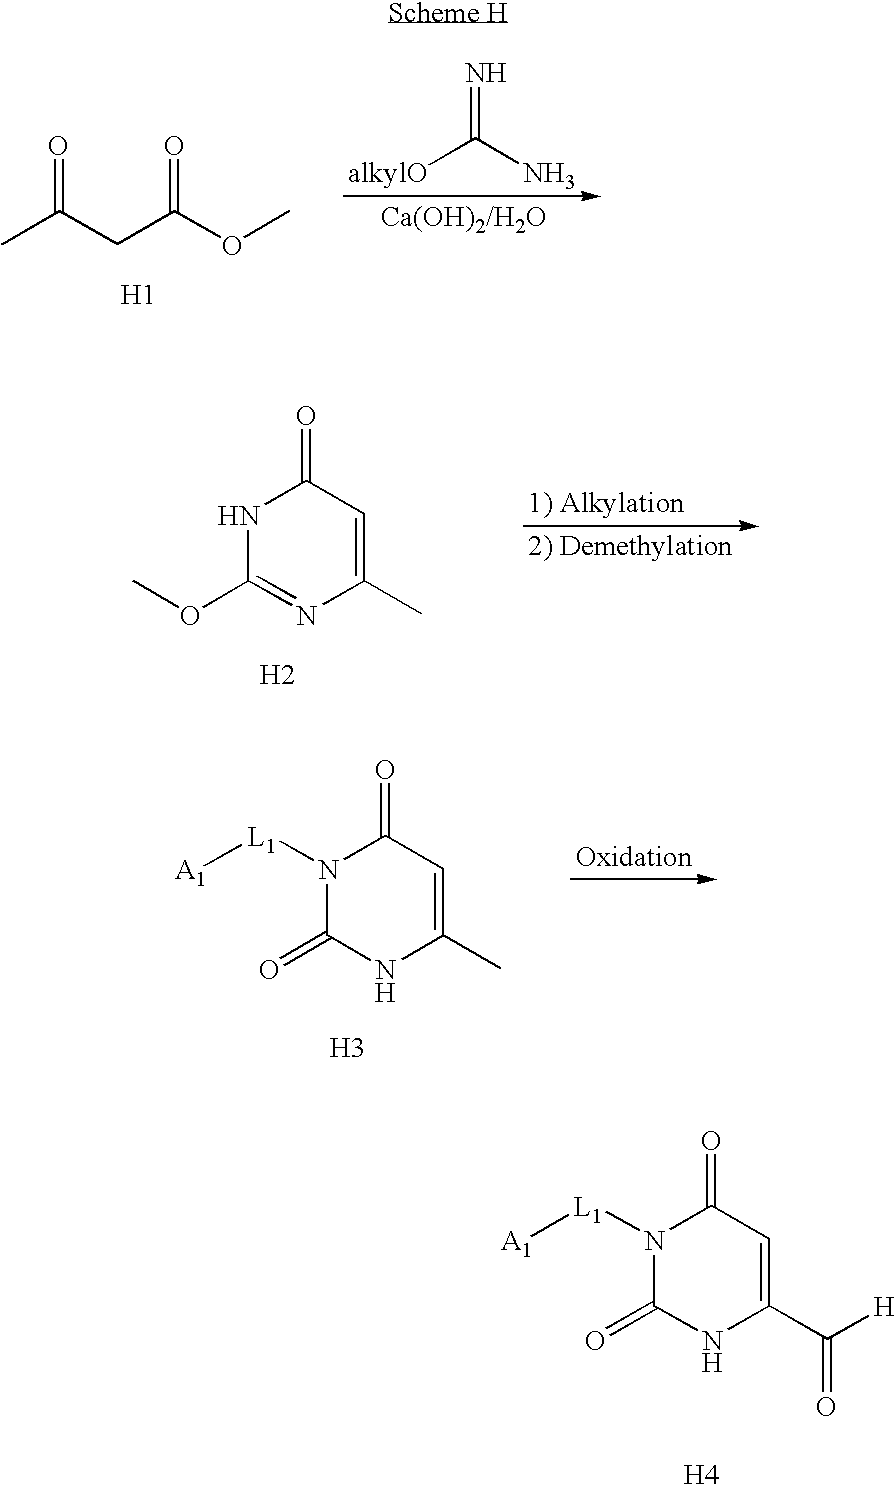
CC(CC(OC)=O)=O.[alkylO]C(N)=N.[H1].N1C(OC)=NC(C)=CC1=O.[H2].N1([L1][A1])C(=O)NC(C)=CC1=O.[H3].N1([L1][A1])C(=O)NC(C(=O)[H])=CC1=O.[H4]
